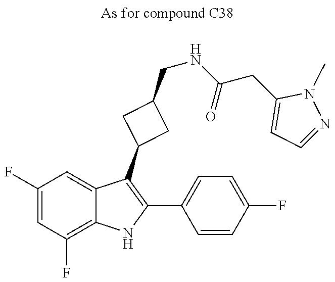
C1(F)=CC(F)=C2C(=C1)C(C1CC(CNC(CC3=CC=NN3C)=O)C1)=C(C1=CC=C(F)C=C1)N2
